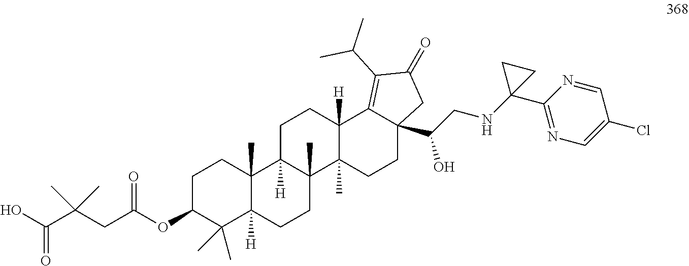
C1C(OC(CC(C(O)=O)(C)C)=O)C(C)(C)C2([H])C(C)(C1)C1([H])C(C)(CC2)C2(C)C([H])(CC1)C1=C(C(C)C)C(=O)CC1(C(CNC1(C3=NC=C(Cl)C=N3)CC1)O)CC2
